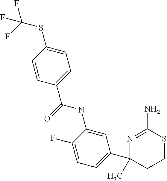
C1=C(NC(=O)C2=CC=C(SC(F)(F)F)C=C2)C(F)=CC=C1C1(C)CCSC(N)=N1
